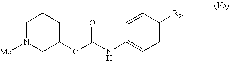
O=C(NC1=CC=C([R2])C=C1)OC1CCCN([Me])C1
